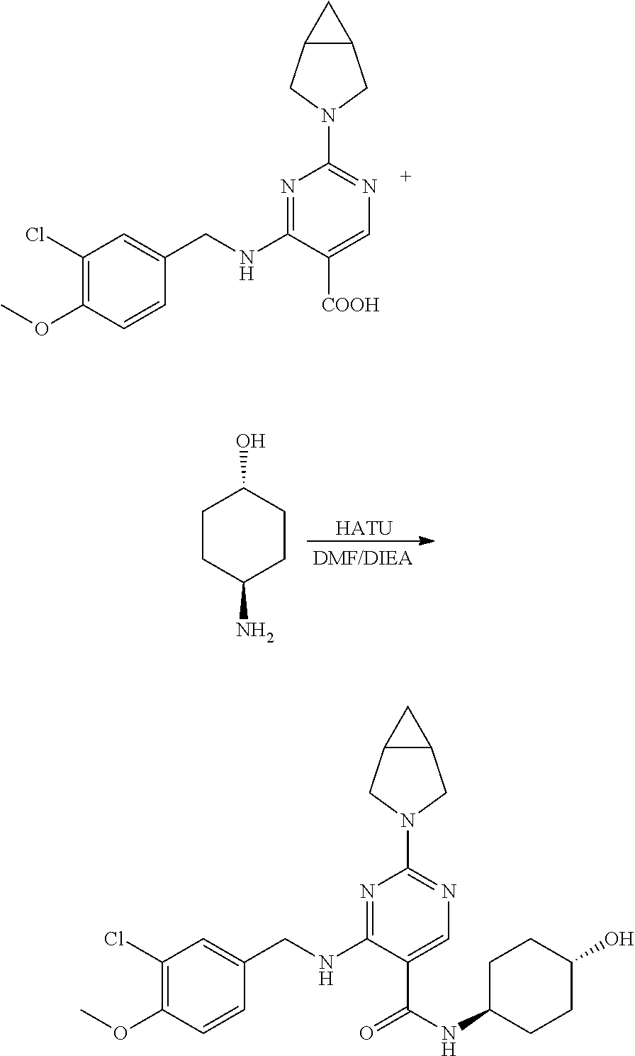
N1=C(NCC2=CC(Cl)=C(OC)C=C2)C([COOH])=CN=C1N1CC2C(C1)C2.[HATU].C1CC(N)CCC1O.N1=C(NCC2=CC(Cl)=C(OC)C=C2)C(C(=O)NC2CCC(O)CC2)=CN=C1N1CC2C(C1)C2
